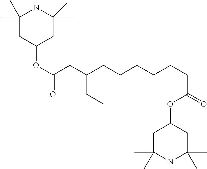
C1(C)(C)CC(OC(=O)CC(CCCCCCC(=O)OC2CC(C)(C)NC(C)(C)C2)CC)CC(C)(C)N1
